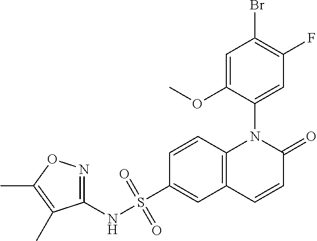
C1=C(OC)C(N2C3=C(C=C(S(NC4=NOC(C)=C4C)(=O)=O)C=C3)C=CC2=O)=CC(F)=C1Br
